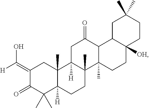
C1(=C([H])O)C(=O)C(C)(C)C2([H])C(C)(C1)C1([H])C(C)(CC2)C2(C)C(C(=O)C1)C1C([OH])(CC2)CCC(C)(C)C1
